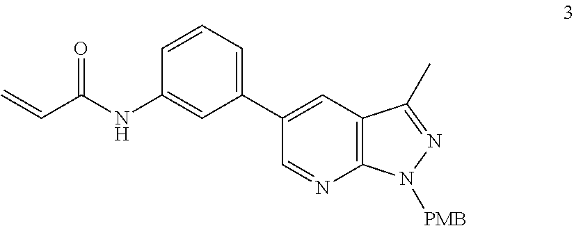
C1(NC(C=C)=O)=CC(C2=CC3=C(N=C2)N([PMB])N=C3C)=CC=C1
